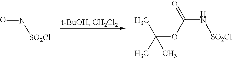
on[SO2Cl].C(OC(N[SO2Cl])=O)(C)(C)C
